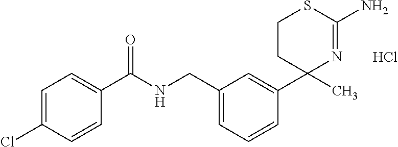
C1=C(CNC(C2=CC=C(Cl)C=C2)=O)C=C(C2(C)N=C(N)SCC2)C=C1.Cl
